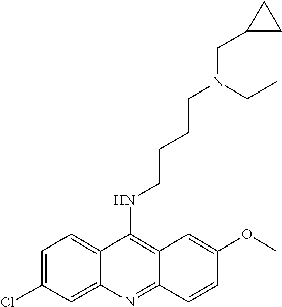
C1=C(Cl)C=C2C(=C1)C(NCCCCN(CC1CC1)CC)=C1C(=N2)C=CC(OC)=C1
